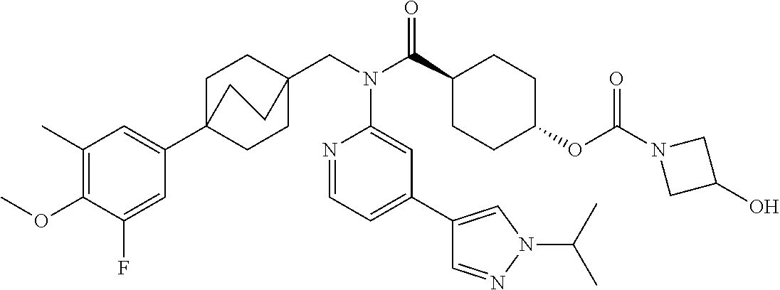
C1(C)=C(OC)C(F)=CC(C23CCC(CN(C(C4CCC(OC(N5CC(O)C5)=O)CC4)=O)C4=CC(C5=CN(C(C)C)N=C5)=CC=N4)(CC2)CC3)=C1
